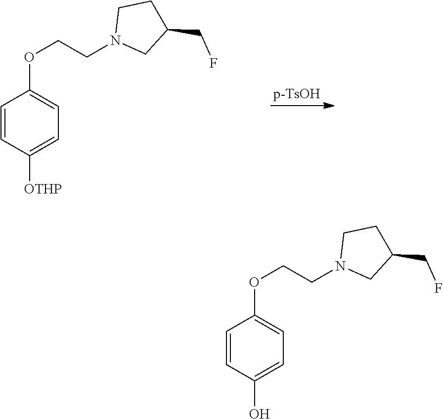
C1=CC([OTHP])=CC=C1OCCN1CC(CF)CC1.C1=CC(O)=CC=C1OCCN1CC(CF)CC1
